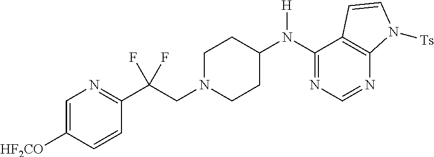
C1(N(C2CCN(CC(C3=NC=C([HF2CO])C=C3)(F)F)CC2)[H])=NC=NC2=C1C=CN2[Ts]
